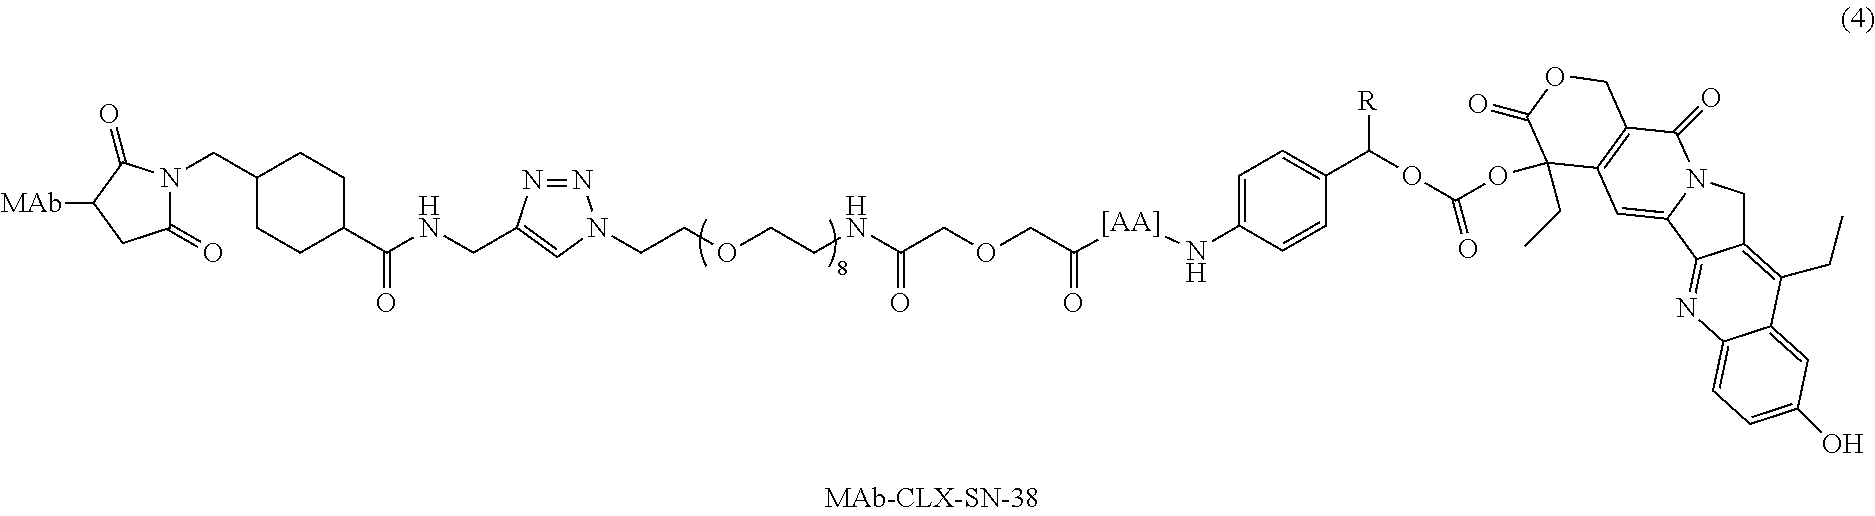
C1(=O)N(CC2CCC(C(NCC3=CN(CCOCCNC(COCC(=O)[[AA]]NC4=CC=C(C(OC(=O)OC5(CC)C6=C(C(=O)N7CC8=C(CC)C9=CC(O)=CC=C9N=C8C7=C6)COC5=O)[R])C=C4)=O)N=N3)=O)CC2)C(=O)C([MAb])C1
